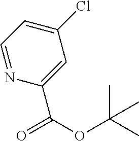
ClC1=CC=NC(C(=O)OC(C)(C)C)=C1
